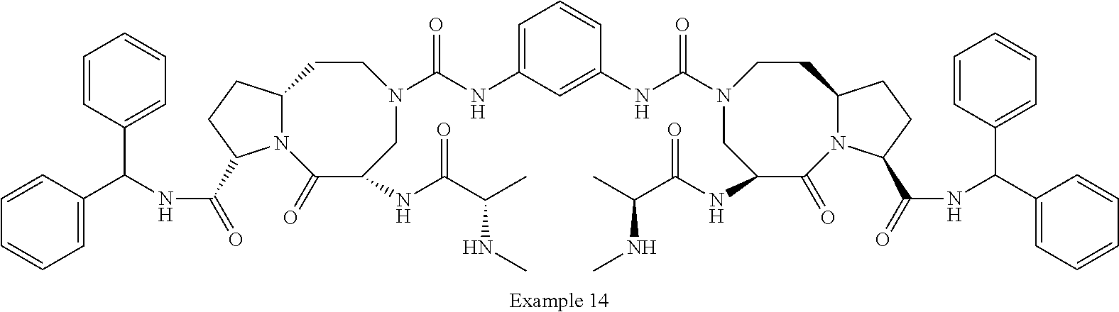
C1C(NC(=O)C(NC)C)C(=O)N2C(CCN1C(NC1=CC(NC(N3CC(NC(=O)C(NC)C)C(=O)N4C(CC3)CCC4C(NC(C3=CC=CC=C3)C3=CC=CC=C3)=O)=O)=CC=C1)=O)CCC2C(NC(C1=CC=CC=C1)C1=CC=CC=C1)=O
